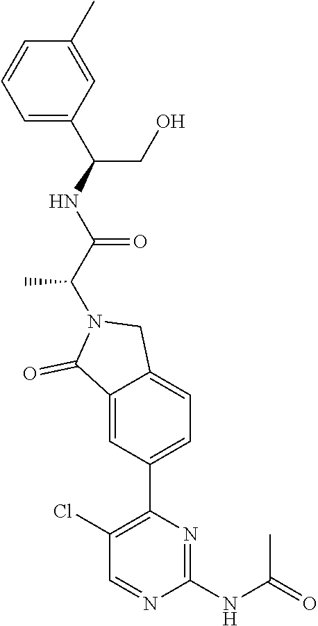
C1=C(C(NC(C(N2C(=O)C3=CC(C4=C(Cl)C=NC(NC(C)=O)=N4)=CC=C3C2)C)=O)CO)C=C(C)C=C1
